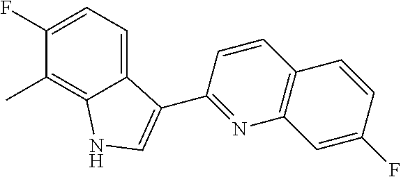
C1(F)=CC=C2C(=C1C)NC=C2C1=NC2=C(C=C1)C=CC(F)=C2
